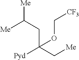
[Pyd]C(C[Me])(CC([Me])[Me])OC[CF3]
